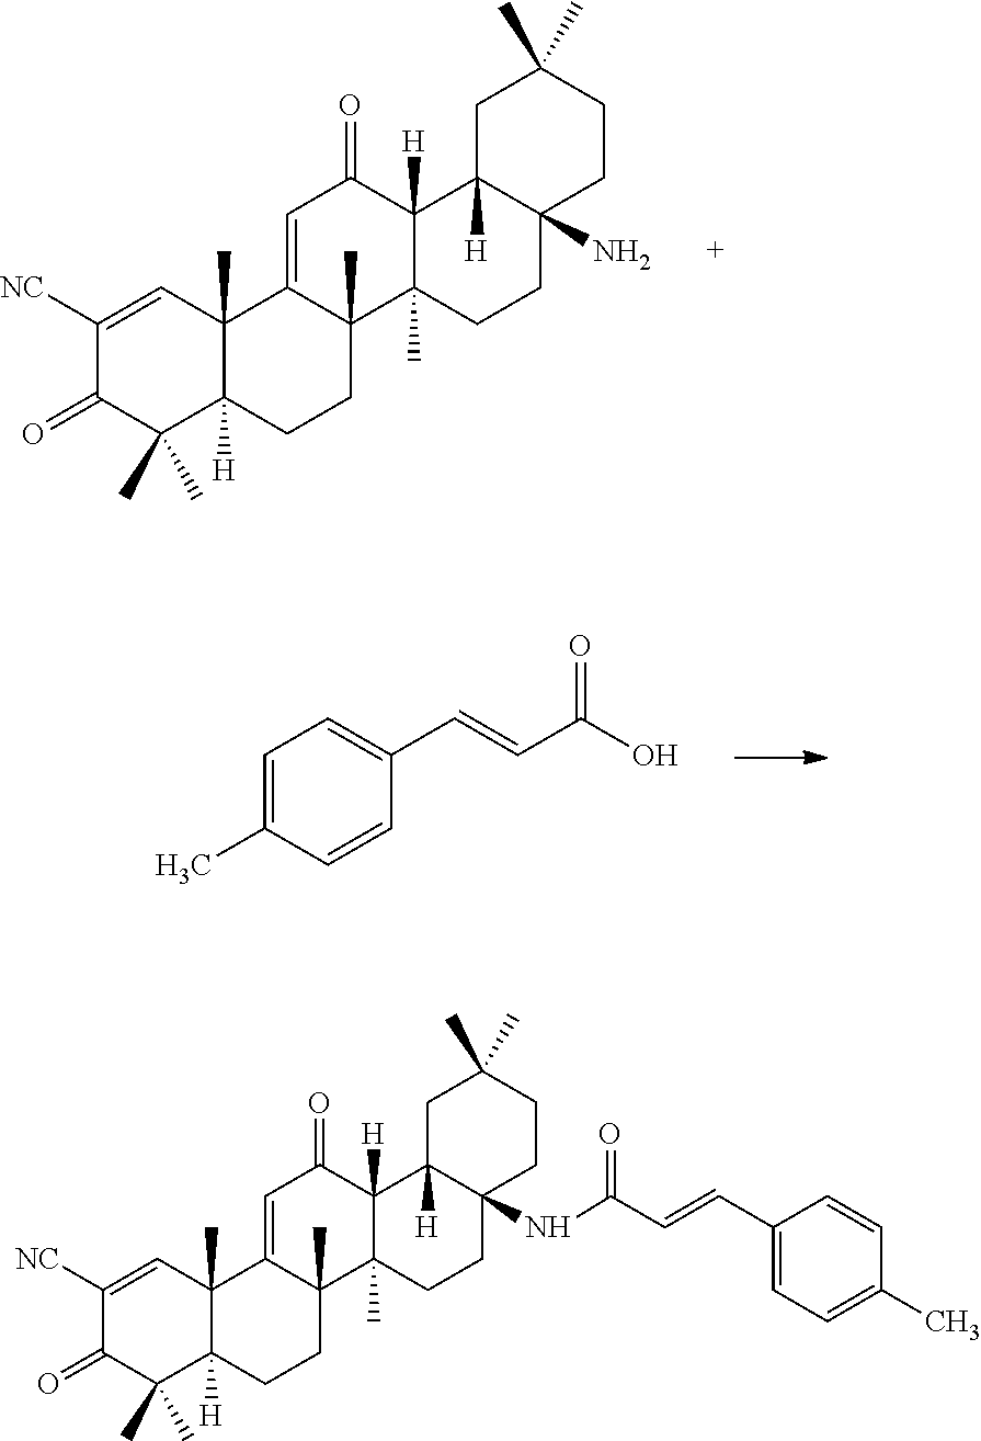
C1([NC])=CC2(C)C([H])(C(C)(C)C1=O)CCC1(C)C2=CC(=O)C2([H])C1(C)CCC1(N)C2([H])CC(C)(C)CC1.C1=C(C)C=CC(C=CC(O)=O)=C1.C1([NC])=CC2(C)C([H])(C(C)(C)C1=O)CCC1(C)C2=CC(=O)C2([H])C1(C)CCC1(NC(C=CC3=CC=C(C)C=C3)=O)C2([H])CC(C)(C)CC1
